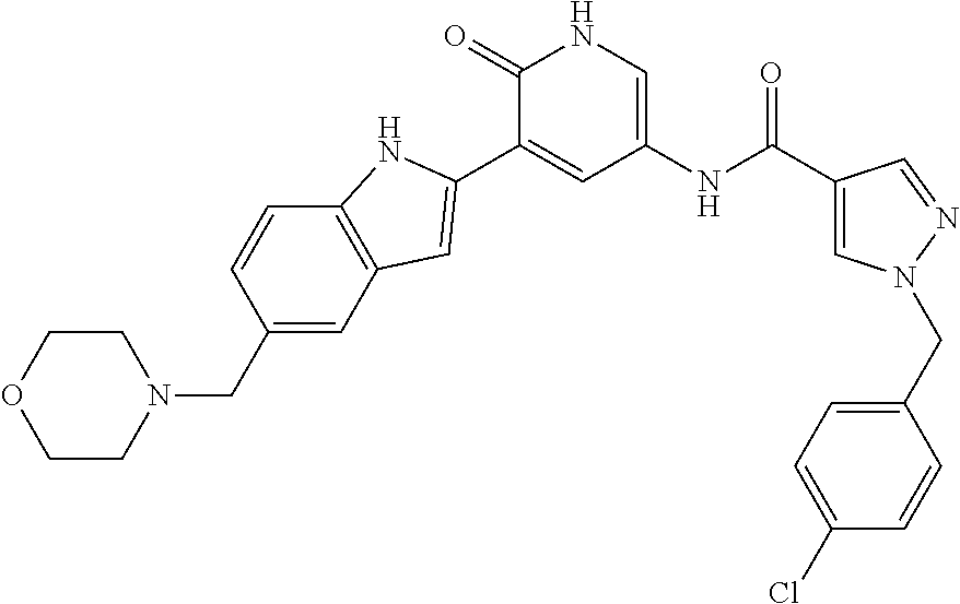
C1(C(NC2=CNC(=O)C(C3=CC4=C(C=CC(CN5CCOCC5)=C4)N3)=C2)=O)=CN(CC2=CC=C(Cl)C=C2)N=C1
